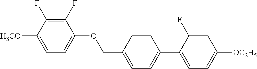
C1(F)=C(F)C([H3CO])=CC=C1OCC1=CC=C(C2=CC=C([OC2H5])C=C2F)C=C1
